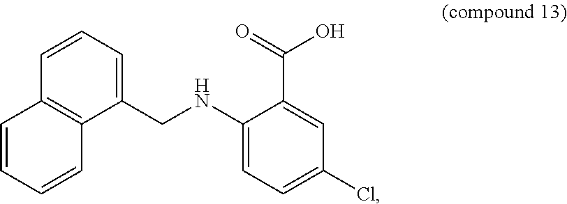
C1=CC=C(CNC2=CC=C(Cl)C=C2C(=O)O)C2=C1C=CC=C2
